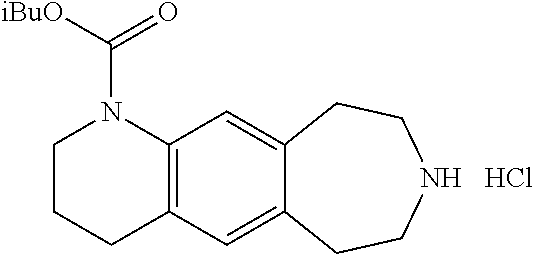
C12=C(C=C3C(=C1)CCNCC3)CCCN2C(=O)[iBuO].Cl
